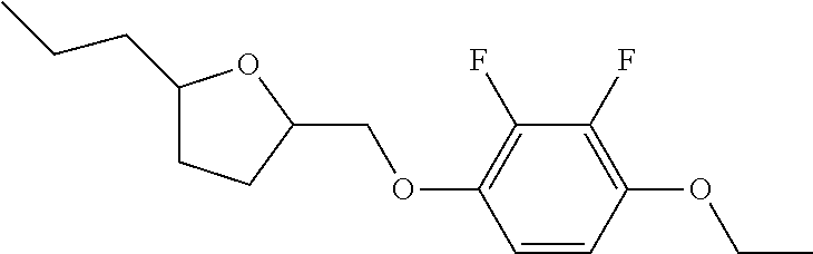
C1(CCC)CCC(COC2=C(F)C(F)=C(OCC)C=C2)O1
